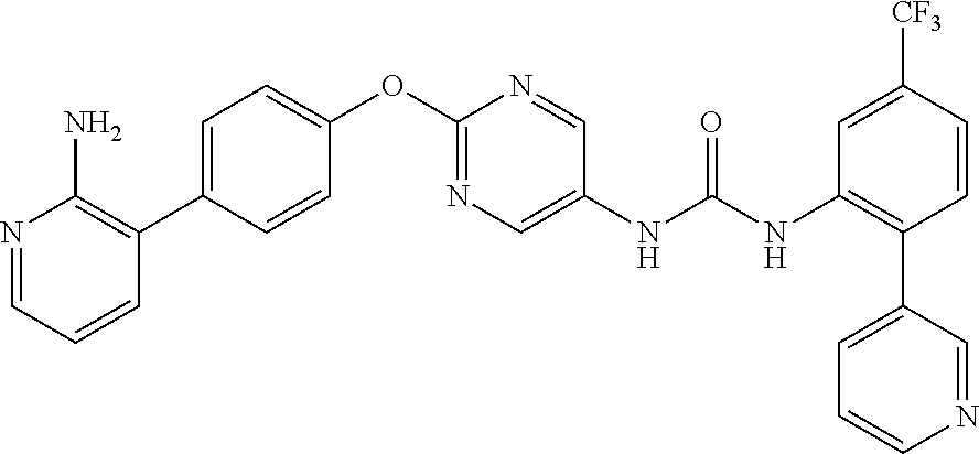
N1=CC=CC(C2=CC=C(OC3=NC=C(NC(NC4=C(C5=CC=CN=C5)C=CC([CF3])=C4)=O)C=N3)C=C2)=C1N
